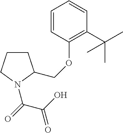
C1CCN(C(C(O)=O)=O)C1COC1=C(C(C)(C)C)C=CC=C1
